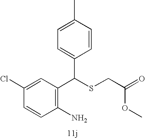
C1=CC(Cl)=CC(C(SCC(OC)=O)C2=CC=C(C)C=C2)=C1N
